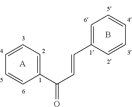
C1=C(C=CC(C2=CC=CC=C2)=O)C=CC=C1.[A].B
